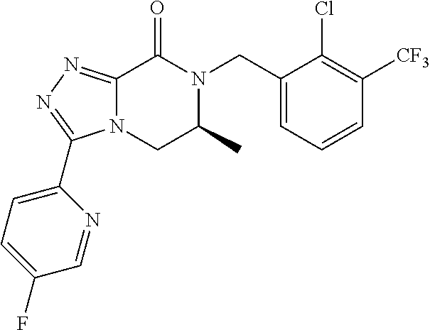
C12=NN=C(C3=CC=C(F)C=N3)N1CC(C)N(CC1=CC=CC([CF3])=C1Cl)C2=O
